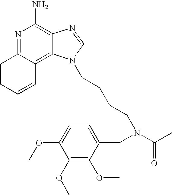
N1=C2C(=C3C(=C1N)N=CN3CCCCN(C(C)=O)CC1=CC=C(OC)C(OC)=C1OC)C=CC=C2
